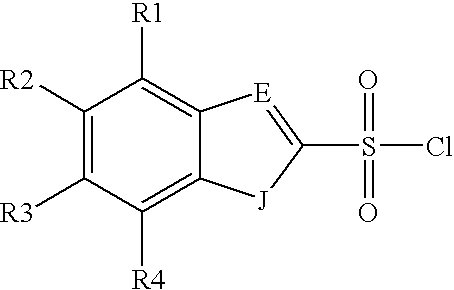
C1([R2])=C([R3])C([R4])=C2C(=C1[R1])[E]=C(S(=O)(=O)Cl)[J]2
